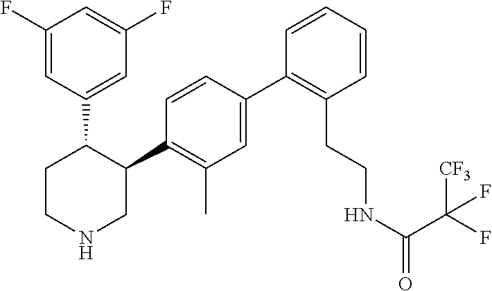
C1(C2=C(C)C=C(C3=C(CCNC(C(F)(F)[CF3])=O)C=CC=C3)C=C2)C(C2=CC(F)=CC(F)=C2)CCNC1
